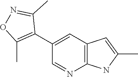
C1(C2=C(C)ON=C2C)=CC2=C(N=C1)NC(C)=C2
